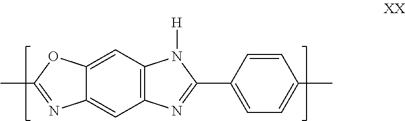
C1=C2C(=CC3=C1N([H])C(C1=CC=C(C)C=C1)=N3)N=C(C)O2
